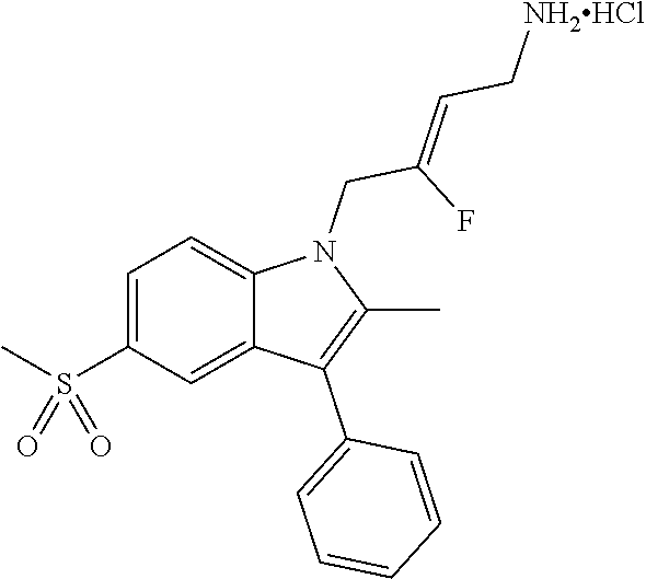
C1=C(S(C)(=O)=O)C=C2C(=C1)N(CC(F)=CC[NH2HCl])C(C)=C2C1=CC=CC=C1
